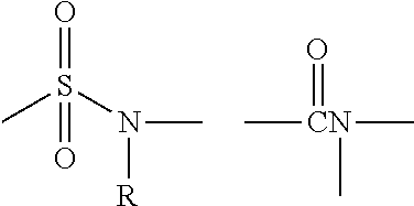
S(C)(N(C)[R])(=O)=O.C[CN](C)(=O)C
